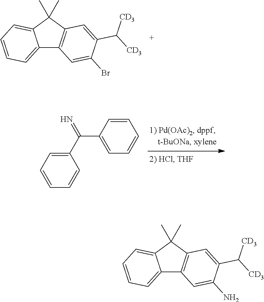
C12=CC=CC=C1C(C)(C)C1=C2C=C(N)C(C([CD3])[CD3])=C1.C12=CC=CC=C1C(C)(C)C1=C2C=C(Br)C(C([CD3])[CD3])=C1.C1(C(C2=CC=CC=C2)=N)=CC=CC=C1
